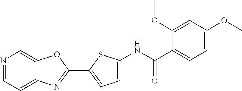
N1=CC=C2C(=C1)OC(C1=CC=C(NC(C3=CC=C(OC)C=C3OC)=O)S1)=N2
